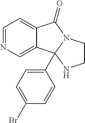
C12=CC=NC=C1C1(C3=CC=C(Br)C=C3)N(C2=O)CCN1
